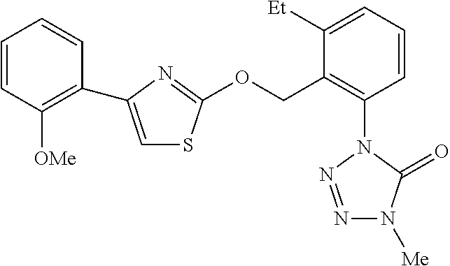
N1=NN(C2=C(COC3=NC(C4=C([OMe])C=CC=C4)=CS3)C([Et])=CC=C2)C(=O)N1[Me]
